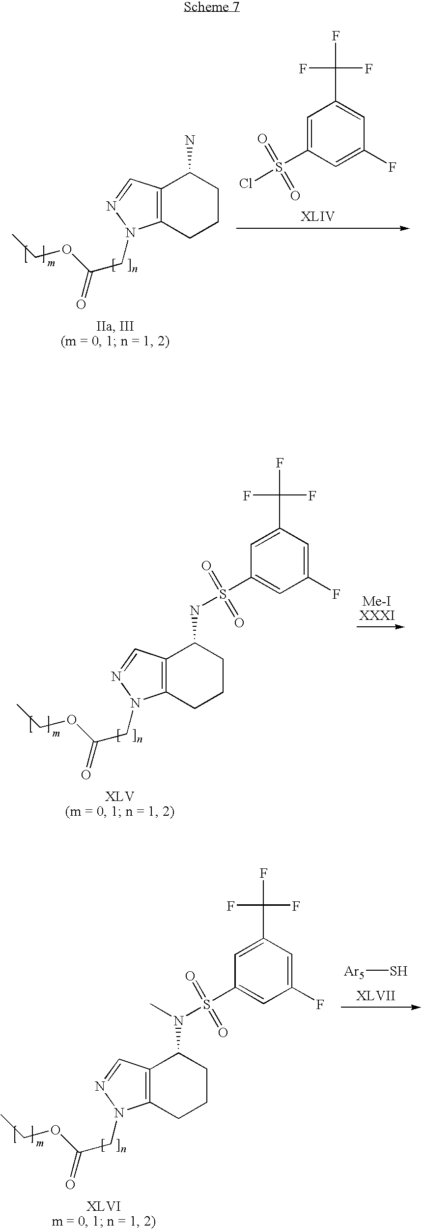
C12=C(CCCC1N)N(CC(OCC)=O)N=C2.C1=C(S(=O)(=O)Cl)C=C(F)C=C1C(F)(F)F.C12=C(CCCC1NS(C1=CC(F)=CC(C(F)(F)F)=C1)(=O)=O)N(CC(OCC)=O)N=C2.C12=C(CCCC1N(S(C1=CC(F)=CC(C(F)(F)F)=C1)(=O)=O)C)N(CC(OCC)=O)N=C2.[Ar5]S
